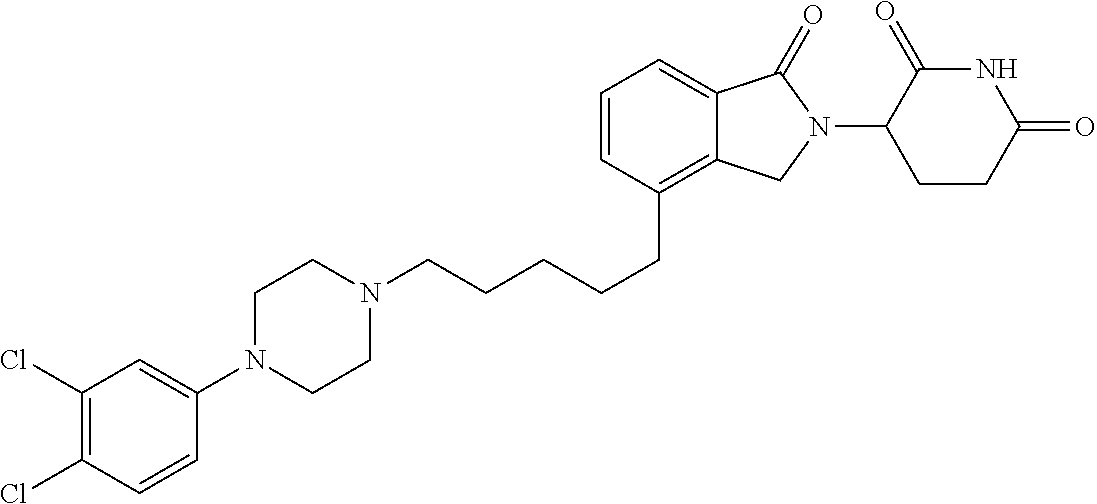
C(CCCCC1=C2C(=CC=C1)C(=O)N(C1C(=O)NC(=O)CC1)C2)N1CCN(C2=CC(Cl)=C(Cl)C=C2)CC1
